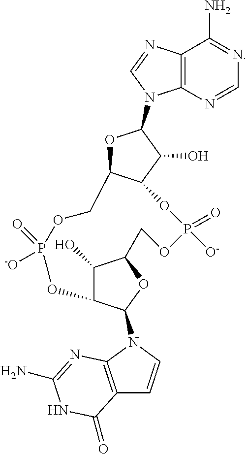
C12=C(N=CN=C1N)N(C1OC3C(C1O)OP(=O)([O-])OCC1C(O)C(C(N4C=CC5=C4N=C(N)NC5=O)O1)OP(=O)([-O])OC3)C=N2
